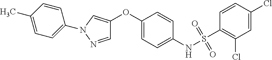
C1=NN(C2=CC=C(C)C=C2)C=C1OC1=CC=C(NS(C2=C(Cl)C=C(Cl)C=C2)(=O)=O)C=C1
